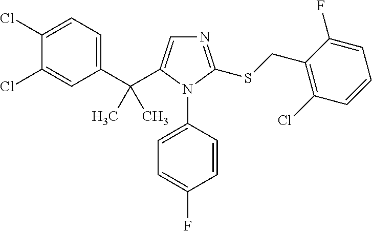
C1(Cl)=CC=C(C(C2=CN=C(SCC3=C(Cl)C=CC=C3F)N2C2=CC=C(F)C=C2)(C)C)C=C1Cl
